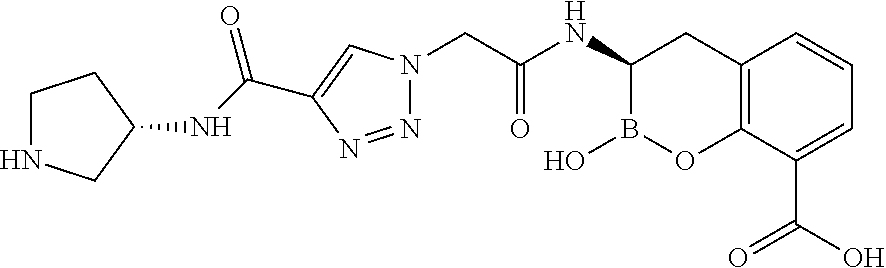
N1=NC(C(NC2CCNC2)=O)=CN1CC(NC1B(O)OC2=C(C1)C=CC=C2C(O)=O)=O
